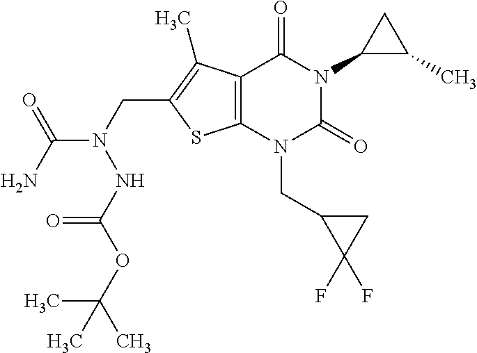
C12=C(N(CC3C(F)(F)C3)C(=O)N(C3C(C)C3)C1=O)SC(CN(C(N)=O)NC(OC(C)(C)C)=O)=C2C
